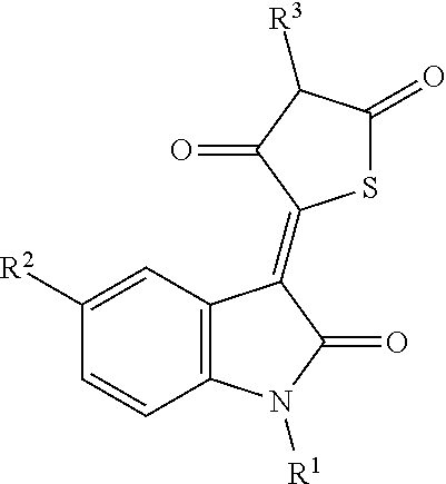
C1([R2])=CC2=C(C=C1)N([R1])C(=O)C2=C1SC(=O)C([R3])C1=O
